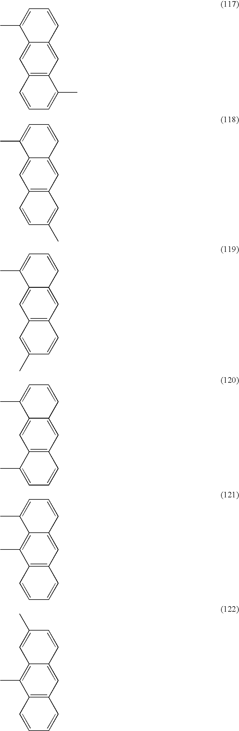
C12=C(C=C3C(=C1)C(C)=CC=C3)C(C)=CC=C2.C12=C(C=C3C(=C1)C(C)=CC=C3)C=C(C)C=C2.C12=C(C=C3C(=C1)C(C)=CC=C3)C=CC(C)=C2.C12=C(C=C3C(=C1)C(C)=CC=C3)C=CC=C2C.C12=C(C=C3C(=C1C)C(C)=CC=C3)C=CC=C2.C12=C(C=C3C(=C1C)C=C(C)C=C3)C=CC=C2
